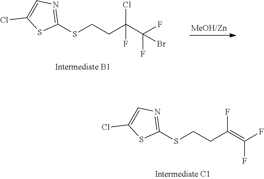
S(CCC(C(F)(F)Br)(Cl)F)C1=NC=C(Cl)S1.S(CCC(=C(F)F)F)C1=NC=C(Cl)S1
